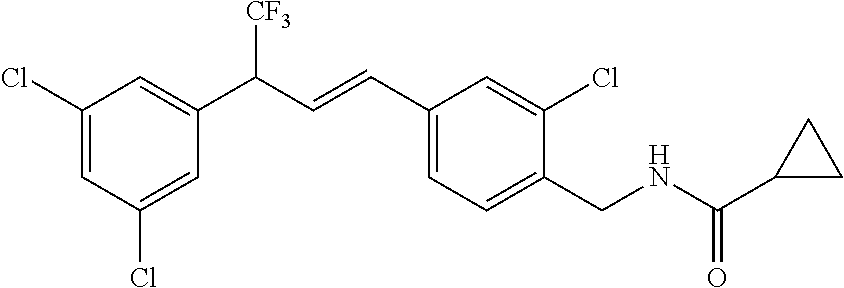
C1(CNC(C2CC2)=O)=CC=C(C=CC(C2=CC(Cl)=CC(Cl)=C2)[CF3])C=C1Cl
